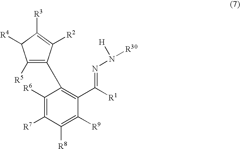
C1([R6])=C([R7])C([R8])=C([R9])C(C([R1])=NN([R30])[H])=C1C1=C([R5])C([R4])C([R3])=C1[R2]
